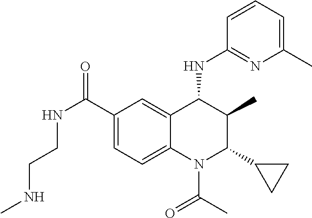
C1(C(NCCNC)=O)=CC=C2C(=C1)C(NC1=NC(C)=CC=C1)C(C)C(C1CC1)N2C(C)=O
